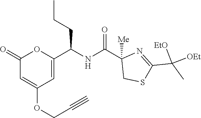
C1(=O)C=C(OCC#C)C=C(C(NC(C2([Me])CSC(C(C)([OEt])[OEt])=N2)=O)CCC)O1
